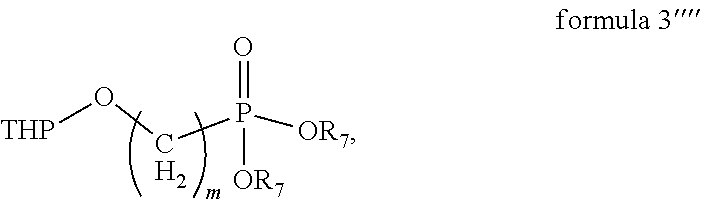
[THP]OCP([OR7])([OR7])=O.[H2]
